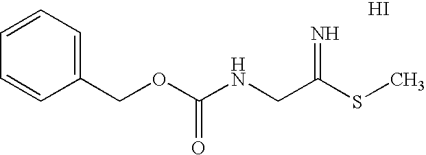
C1(COC(NCC(SC)=N)=O)=CC=CC=C1.I
